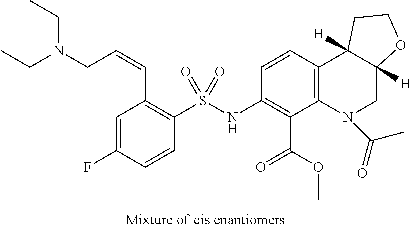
C1=C(F)C=CC(S(NC2=C(C(=O)OC)C3=C(C=C2)C2([H])C([H])(CN3C(=O)C)OCC2)(=O)=O)=C1C=CCN(CC)CC
